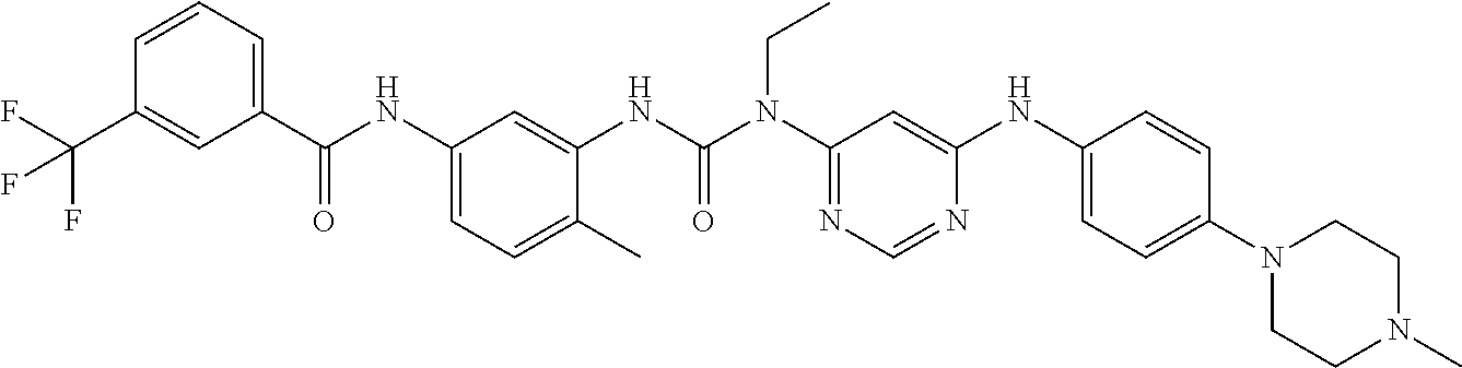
C1=CC=C(C(NC2=CC=C(C)C(NC(N(C3=NC=NC(NC4=CC=C(N5CCN(C)CC5)C=C4)=C3)CC)=O)=C2)=O)C=C1C(F)(F)F
